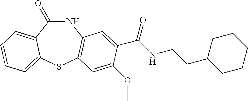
C1(=O)NC2=C(SC3=CC=CC=C13)C=C(OC)C(C(NCCC1CCCCC1)=O)=C2
